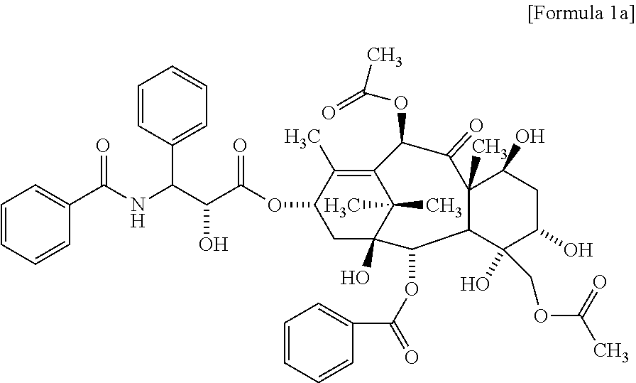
C1=CC=CC(C(NC(C(C(OC2CC3(O)C(C)(C)C(=C2C)C(OC(C)=O)C(=O)C2(C)C(C3OC(C3=CC=CC=C3)=O)C(O)(COC(=O)C)C(O)CC2O)=O)O)C2=CC=CC=C2)=O)=C1
